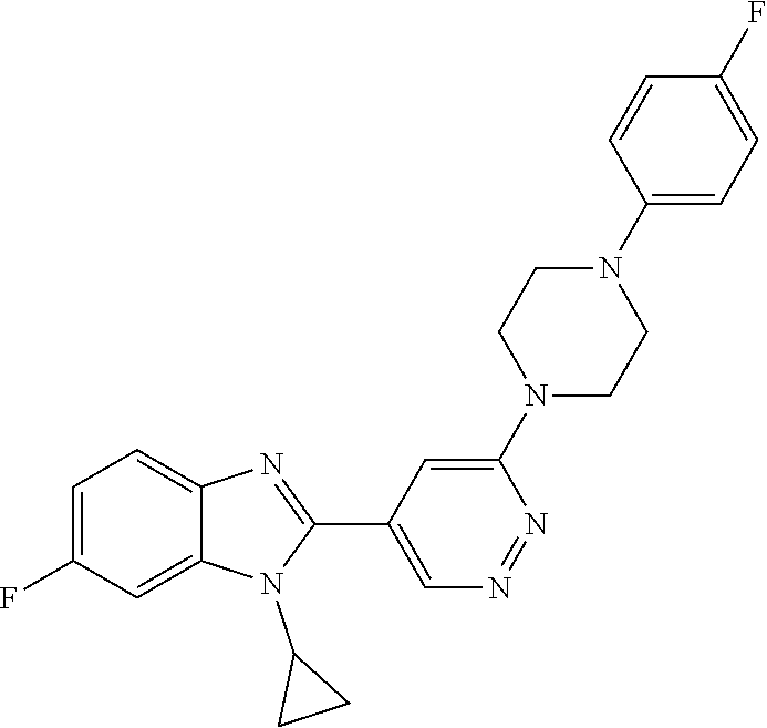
C1=C(F)C=C2C(=C1)N=C(C1=CN=NC(N3CCN(C4=CC=C(F)C=C4)CC3)=C1)N2C1CC1
